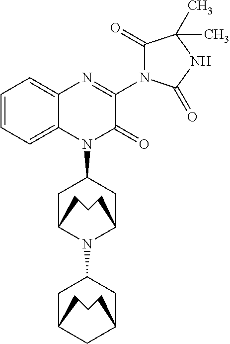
C1C2CCCC(CC1N1C(=O)C(N3C(=O)C(C)(C)NC3=O)=NC3=CC=CC=C13)N2C1CC2CC(C1)CCC2
